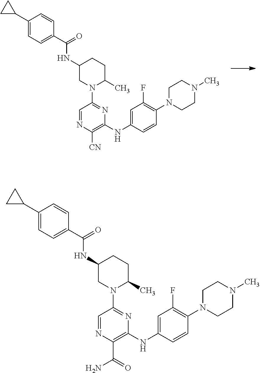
C1(C2CC2)=CC=C(C(=O)NC2CN(C3=NC(NC4=CC(F)=C(N5CCN(C)CC5)C=C4)=C([CN])N=C3)C(C)CC2)C=C1.C1(C2CC2)=CC=C(C(=O)NC2CN(C3=NC(NC4=CC(F)=C(N5CCN(C)CC5)C=C4)=C(C(=O)N)N=C3)C(C)CC2)C=C1
